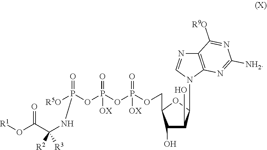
[R1]OC(C(NP(=O)(OP(OP(OCC1C(O)C(O)C(N2C=NC3=C2N=C([NH2])N=C3[R9O])O1)(=O)[OX])(=O)[OX])[R5O])([R2])[R3])=O
